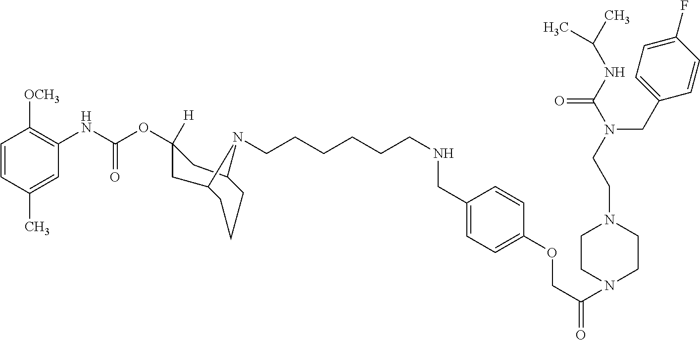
C1=CC(C)=CC(NC(OC2([H])CC3CCCC(C2)N3CCCCCCNCC2=CC=C(OCC(=O)N3CCN(CCN(C(NC(C)C)=O)CC4=CC=C(F)C=C4)CC3)C=C2)=O)=C1[OCH3]
